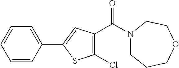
C1=CC(C2=CC(C(N3CCCOCC3)=O)=C(Cl)S2)=CC=C1
